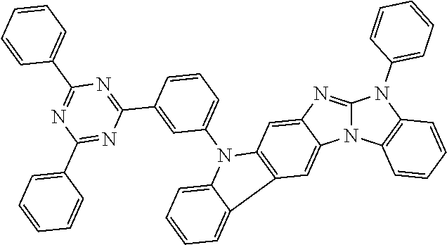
N12C(=NC3=CC4=C(C=C13)C1=CC=CC=C1N4C1=CC=CC(C3=NC(C4=CC=CC=C4)=NC(C4=CC=CC=C4)=N3)=C1)N(C1=CC=CC=C1)C1=C2C=CC=C1
